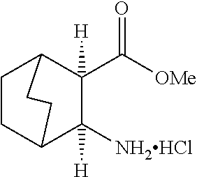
C1CC2CCC1C(C([OMe])=O)([H])C2([NH2HCl])[H]
